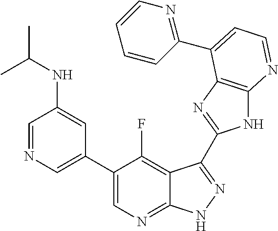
C1=NC=C(C2=CN=C3C(=C2F)C(C2=NC4=C(N2)N=CC=C4C2=NC=CC=C2)=NN3)C=C1NC(C)C
